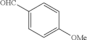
C1([OHC])=CC=C([OMe])C=C1
